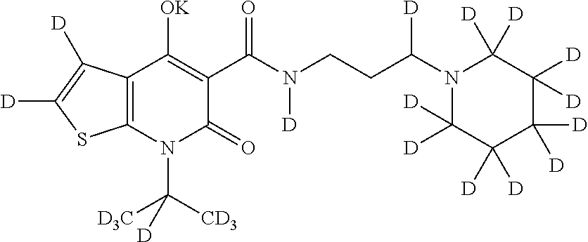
C12=C(N(C([D3C])([CD3])[D])C(=O)C(C(N(CCC(N3C([D])([D])C([D])([D])C([D])([D])C([D])([D])C3([D])[D])[D])[D])=O)=C1[OK])SC([D])=C2[D]
